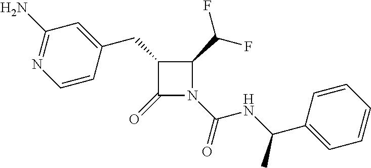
C1(CC2=CC(N)=NC=C2)C(=O)N(C(=O)NC(C2=CC=CC=C2)C)C1C(F)F
